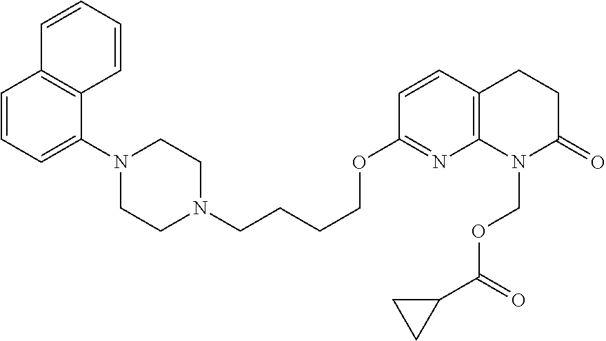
C1=CC=C(N2CCN(CCCCOC3=NC4=C(C=C3)CCC(=O)N4COC(=O)C3CC3)CC2)C2=C1C=CC=C2
